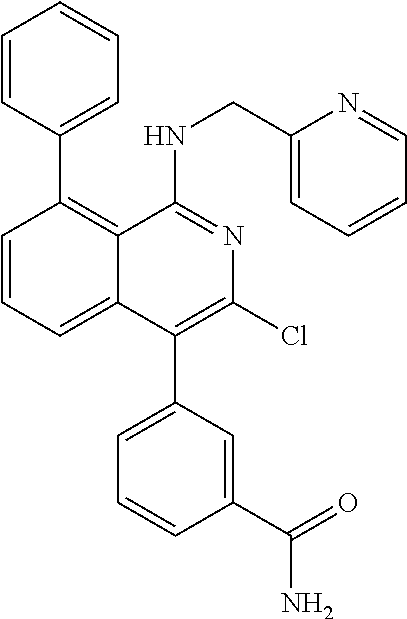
C1=CC(C2=C3C(=CC=C2)C(C2=CC=CC(C(=O)N)=C2)=C(Cl)N=C3NCC2=CC=CC=N2)=CC=C1
